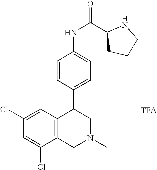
[TFA].C1(Cl)=CC(Cl)=CC2=C1CN(C)CC2C1=CC=C(NC(=O)C2CCCN2)C=C1
